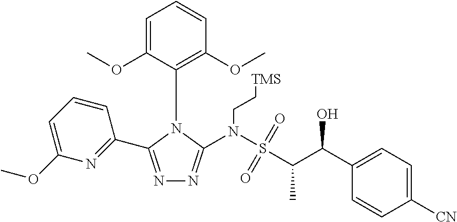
C1(C(C(S(=O)(=O)N(CC[TMS])C2=NN=C(C3=NC(OC)=CC=C3)N2C2=C(OC)C=CC=C2OC)C)O)=CC=C([CN])C=C1
